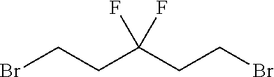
BrCCC(CCBr)(F)F
